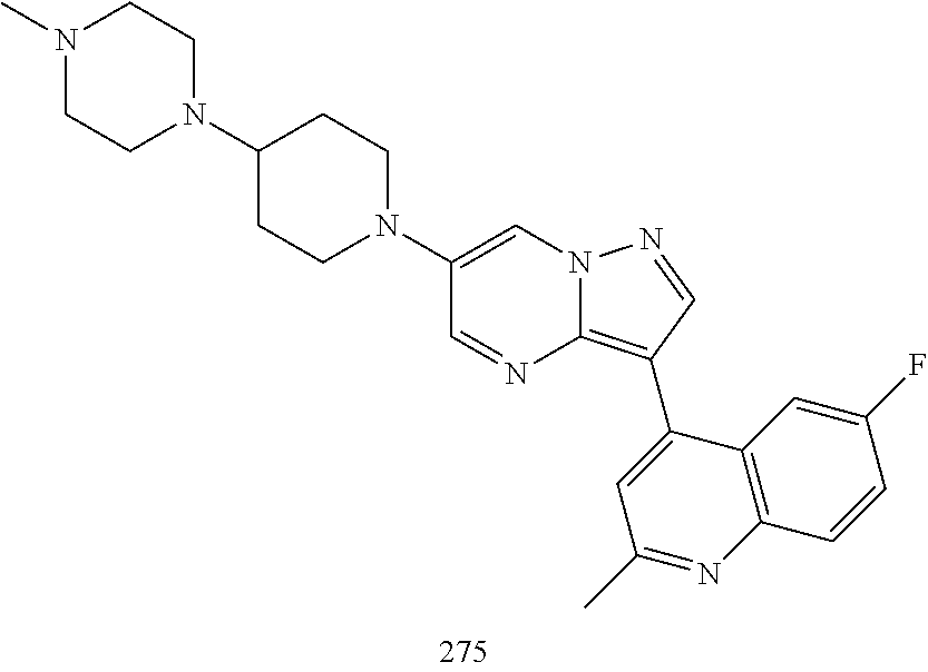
C1(C2=C3N=CC(N4CCC(N5CCN(C)CC5)CC4)=CN3N=C2)=CC(C)=NC2=C1C=C(F)C=C2
